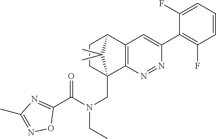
C12=C(N=NC(C3=C(F)C=CC=C3F)=C1)C1(CN(CC)C(C3=NC(C)=NO3)=O)CCC2C1(C)C
